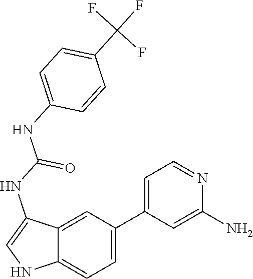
N1C=C(NC(NC2=CC=C(C(F)(F)F)C=C2)=O)C2=CC(C3=CC=NC(N)=C3)=CC=C12
